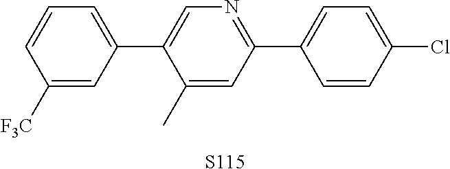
C1([F3C])=CC(C2=CN=C(C3=CC=C(Cl)C=C3)C=C2C)=CC=C1.[S115]
